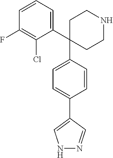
C1=C(C2(C3=CC=CC(F)=C3Cl)CCNCC2)C=CC(C2=CNN=C2)=C1
